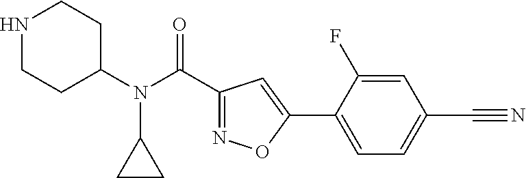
C(N(C1CCNCC1)C1CC1)(=O)C1=NOC(C2=CC=C(C#N)C=C2F)=C1
